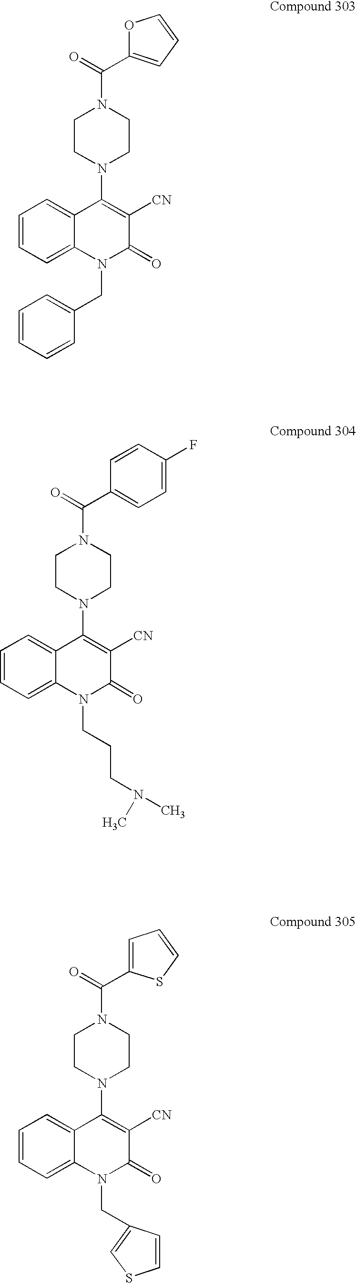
C1CN(C2=C([CN])C(=O)N(CC3=CC=CC=C3)C3=CC=CC=C23)CCN1C(=O)C1=CC=CO1.C1CN(C2=C([CN])C(=O)N(CCCN(C)C)C3=CC=CC=C23)CCN1C(=O)C1=CC=C(F)C=C1.C1CN(C2=C([CN])C(=O)N(CC3=CSC=C3)C3=CC=CC=C23)CCN1C(=O)C1=CC=CS1
